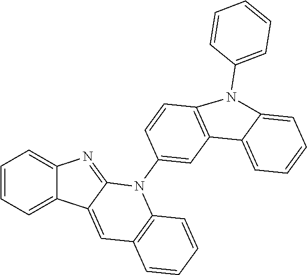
C1=CC=C2C(=C1)N=C1C2=CC2=C(N1C1=CC3=C(C=C1)N(C1=CC=CC=C1)C1=CC=CC=C31)C=CC=C2
